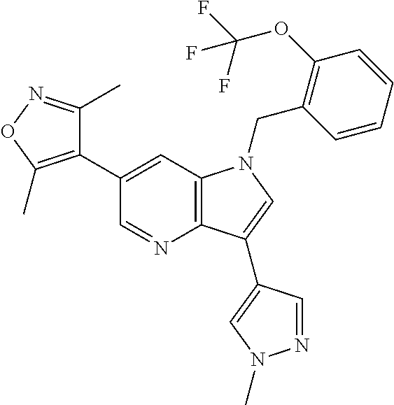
C1(C2=CC3=C(N=C2)C(C2=CN(C)N=C2)=CN3CC2=C(OC(F)(F)F)C=CC=C2)=C(C)ON=C1C
